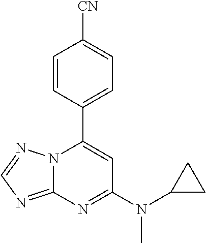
C12=NC=NN1C(C1=CC=C([CN])C=C1)=CC(N(C)C1CC1)=N2
